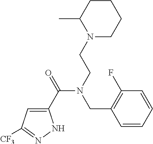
C1(C(=O)N(CCN2CCCCC2C)CC2=C(F)C=CC=C2)=CC([CF3])=NN1
